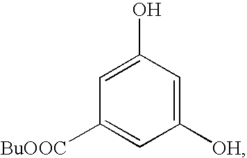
C1=C(O)C=C([OH])C=C1[BuOOC]
